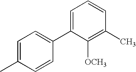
C1(C2=CC=CC(C)=C2[OCH3])=CC=C(C)C=C1
